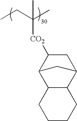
CCC(C)([CO2]C1CC2C3C(C1C2)CCCC3)C
